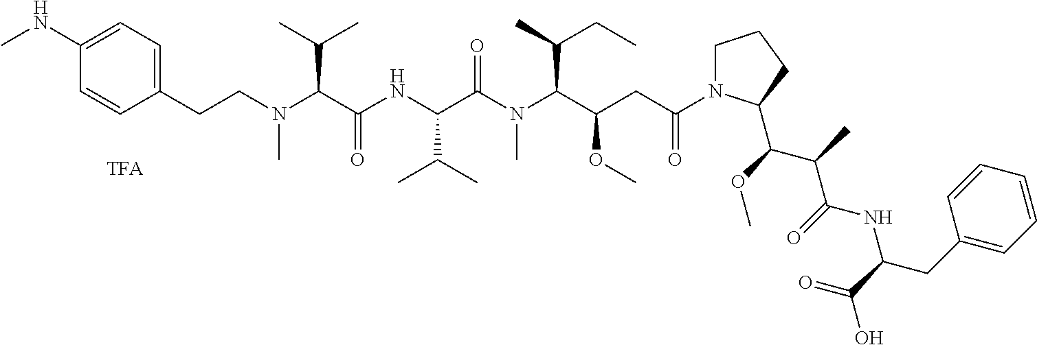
[TFA].C(CN(C(C(NC(C(N(C(C(CC(=O)N1CCCC1C(OC)C(C)C(=O)NC(CC1=CC=CC=C1)C(=O)O)OC)C(C)CC)C)=O)C(C)C)=O)C(C)C)C)C1=CC=C(NC)C=C1
